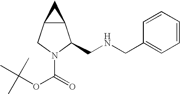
C12C(CN(C(=O)OC(C)(C)C)C1CNCC1=CC=CC=C1)C2
